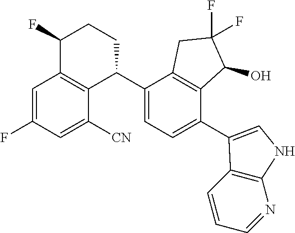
C1=C(F)C=C([CN])C2=C1C(F)CCC2C1=CC=C(C2=CNC3=C2C=CC=N3)C2=C1CC(F)(F)C2O
